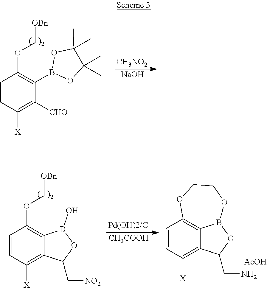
[CH3NO2].[NaOH].C1=CC([X])=C([CHO])C(B2OC(C)(C)C(C)(C)O2)=C1OC[OBn].[CH3COOH].C1=CC([X])=C2C3=C1OCCOB3OC2CN.[AcOH].C1=CC([X])=C2C(=C1OC[OBn])B(O)OC2C[NO2]
